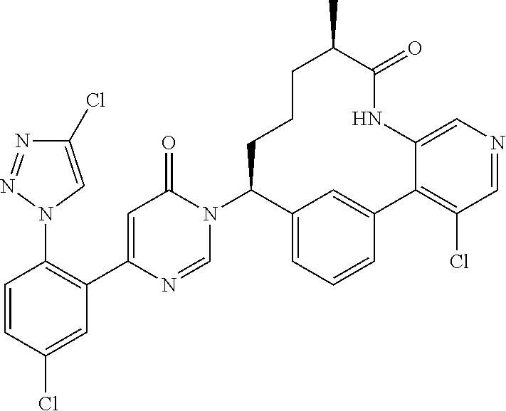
N1(C2=C(C3=CC(=O)N(C4C5=CC=CC(=C5)C5=C(Cl)C=NC=C5NC(=O)C(C)CCC4)C=N3)C=C(Cl)C=C2)C=C(Cl)N=N1
